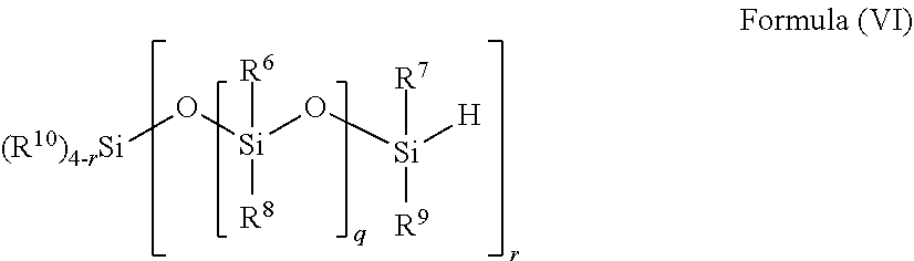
[(R10)4-rSi]O[Si](O[Si]([H])([R9])[R7])([R8])[R6]
